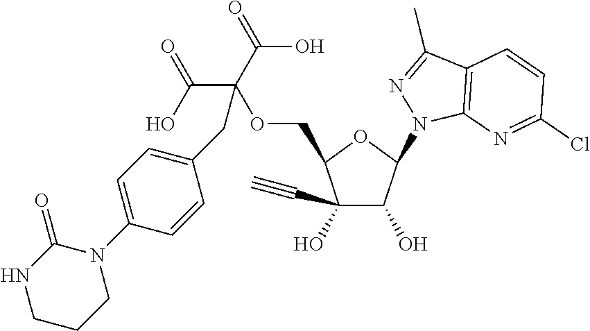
C(C(OCC1C(O)(C#C)C(O)C(N2C3=C(C(C)=N2)C=CC(Cl)=N3)O1)(C(O)=O)C(O)=O)C1=CC=C(N2C(=O)NCCC2)C=C1
